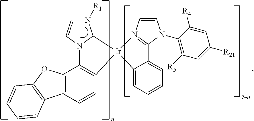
N1([R1])C=CN2C1[Ir]1(N3=C(N(C4=C([R5])C=C([R21])C=C4[R4])C=C3)C3=CC=CC=C31)C1=C2C2=C(C=C1)C1=C(O2)C=CC=C1
